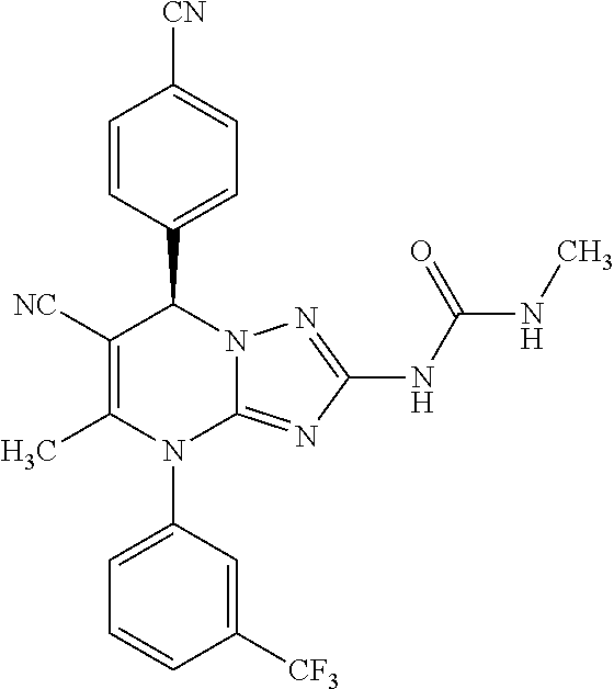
C1=CC(C2C([NC])=C(C)N(C3=CC=CC([CF3])=C3)C3=NC(NC(NC)=O)=NN23)=CC=C1[CN]
